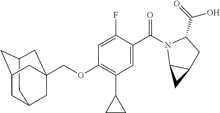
C12CC3CC(C1)CC(COC1=C(C4CC4)C=C(C(=O)N4C5C(CC4C(=O)O)C5)C(F)=C1)(C3)C2
